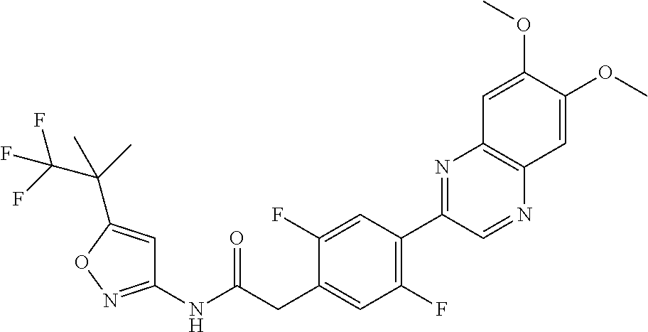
C1(NC(CC2=CC(F)=C(C3=NC4=C(N=C3)C=C(OC)C(OC)=C4)C=C2F)=O)=NOC(C(C(F)(F)F)(C)C)=C1
